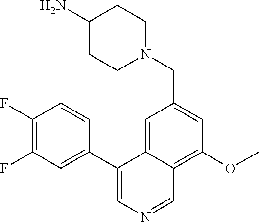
N1(CC2=CC(OC)=C3C(=C2)C(C2=CC(F)=C(F)C=C2)=CN=C3)CCC(N)CC1
